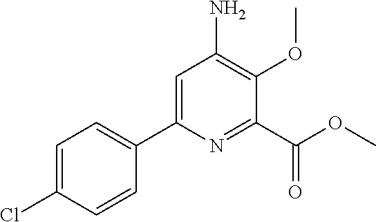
C1=C(C2=CC=C(Cl)C=C2)N=C(C(OC)=O)C(OC)=C1N
